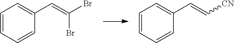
C1=CC=CC(C=C(Br)Br)=C1.C1=CC=CC(C=C[CN])=C1
